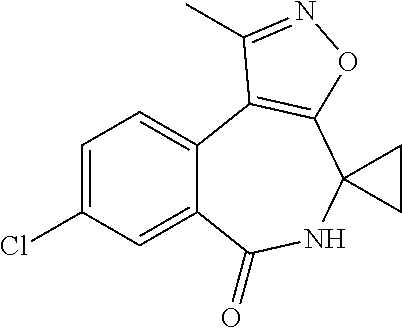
C12=CC=C(Cl)C=C1C(=O)NC1(C3=C2C(C)=NO3)CC1
